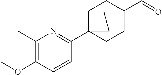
C1(OC)=C(C)N=C(C23CCC(C=O)(CC2)CC3)C=C1
